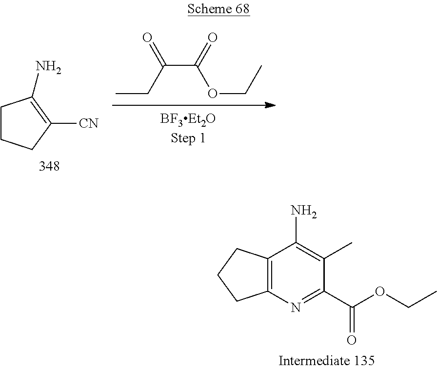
C(CC)(=O)C(=O)OCC.C1(N)=C([CN])CCC1.O=C(C1=NC2=C(C(N)=C1C)CCC2)OCC
